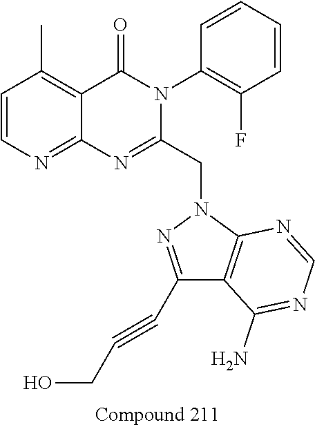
C1=CN=C2C(=C1C)C(=O)N(C1=C(F)C=CC=C1)C(CN1N=C(C#CCO)C3=C1N=CN=C3N)=N2
